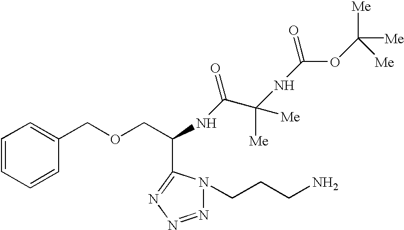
C1=CC=CC(COCC(NC(C(NC(=O)OC([Me])([Me])[Me])([Me])[Me])=O)C2=NN=NN2CCCN)=C1
